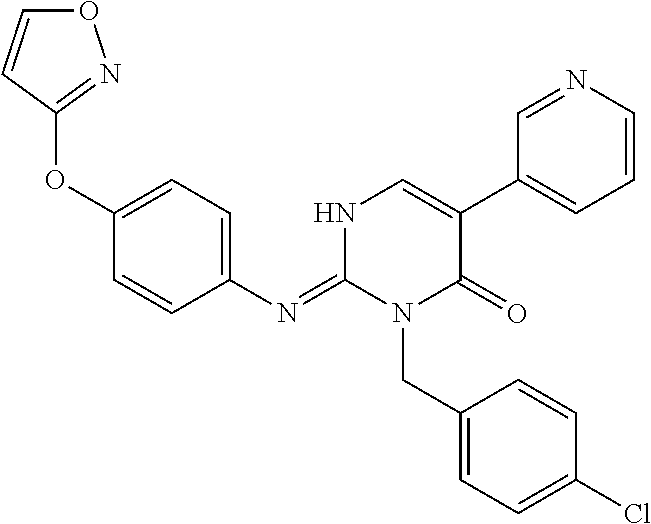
C1(N=C2N(CC3=CC=C(Cl)C=C3)C(=O)C(C3=CC=CN=C3)=CN2)=CC=C(OC2=NOC=C2)C=C1
